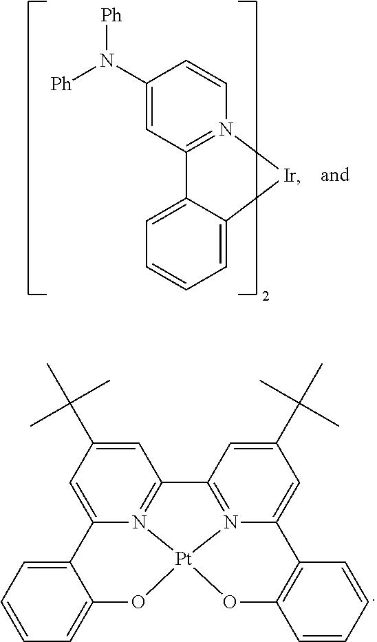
C1=C(C(C)(C)C)C=C2N3=C1C1=N4C(=CC(C(C)(C)C)=C1)C1=C(C=CC=C1)O[Pt]34OC1=CC=CC=C12.C12=CC=CC=C1[Ir]N1=C2C=C(N([Ph])[Ph])C=C1
